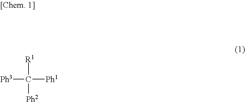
[Ph3]C([Ph1])([R1])[Ph2]
